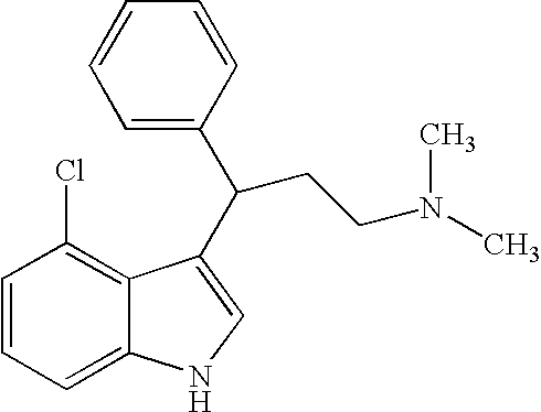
C1=CC=C2C(=C1Cl)C(C(CCN(C)C)C1=CC=CC=C1)=CN2
